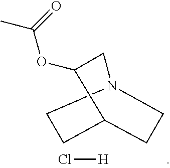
C12CCN(CC1)CC2OC(=O)C.Cl[H]
